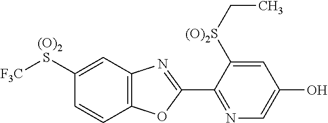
C1(C2=NC3=C(O2)C=CC(S[F3C])=C3)=NC=C(O)C=C1[(O)2S]CC.[(O)2]
